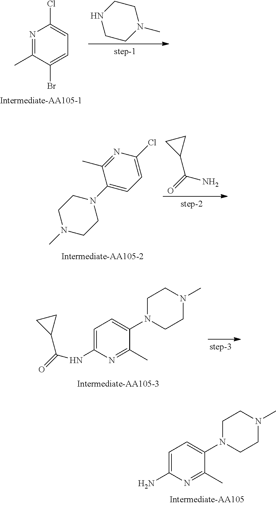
N1=C(C)C(Br)=CC=C1Cl.N1(C)CCNCC1.C1(N2CCN(C)CC2)=CC=C(Cl)N=C1C.C1CC1C(=O)N.C1CC1C(=O)NC1=CC=C(N2CCN(C)CC2)C(C)=N1.NC1=CC=C(N2CCN(C)CC2)C(C)=N1
